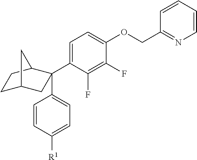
C1C2CC(C3=CC=C(OCC4=NC=CC=C4)C(F)=C3F)(C3=CC=C([R1])C=C3)C(C1)C2
